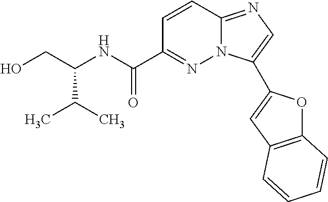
C12=C(C=C(C3=CN=C4N3N=C(C(NC(CO)C(C)C)=O)C=C4)O1)C=CC=C2
